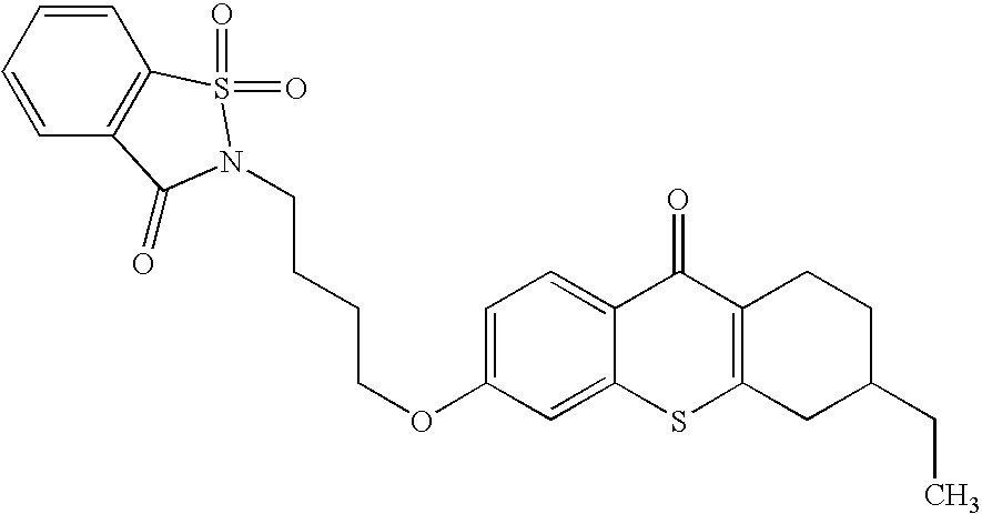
C1=CC2=C(C=C1)S(=O)(=O)N(CCCCOC1=CC=C3C(=C1)SC1=C(C3=O)CCC(CC)C1)C2=O
